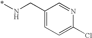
C1(CN*)=CC=C(Cl)N=C1
